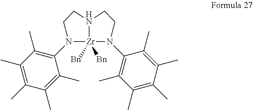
N1(C2=C(C)C(C)=C(C)C(C)=C2C)[Zr]2([Bn])([Bn])N(C3=C(C)C(C)=C(C)C(C)=C3C)CCN2CC1
